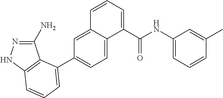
C1(N)=NNC2=C1C(C1=CC=C3C(=C1)C=CC=C3C(NC1=CC=CC(C)=C1)=O)=CC=C2
